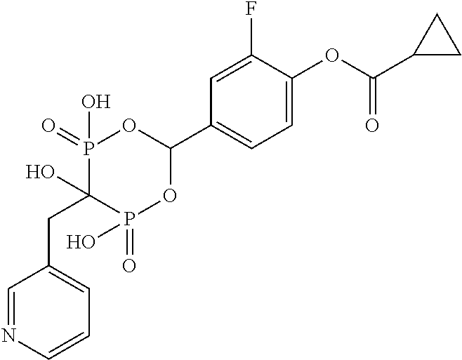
C1=C(OC(C2CC2)=O)C(F)=CC(C2OP(=O)(O)C(O)(CC3=CC=CN=C3)P(=O)(O)O2)=C1
